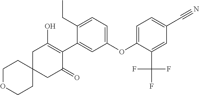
C1OCCC2(C1)CC(=O)C(C1=CC(OC3=CC=C(C#N)C=C3C(F)(F)F)=CC=C1CC)=C(O)C2
